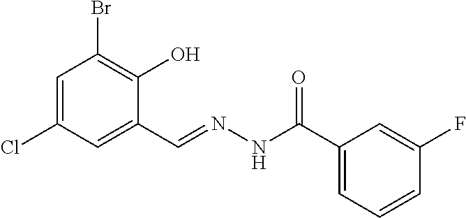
C1=C(Cl)C=C(C=NNC(C2=CC=CC(F)=C2)=O)C(O)=C1Br
